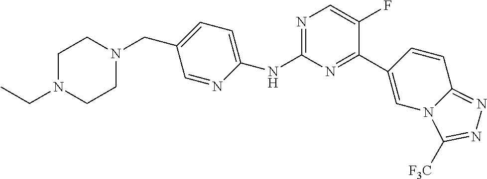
C1(NC2=NC=C(F)C(C3=CN4C(=NN=C4[F3C])C=C3)=N2)=CC=C(CN2CCN(CC)CC2)C=N1
